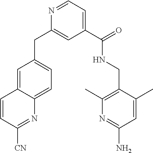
C1=C2C(=CC=C1CC1=CC(C(=O)NCC3=C(C)N=C(N)C=C3C)=CC=N1)N=C([CN])C=C2
